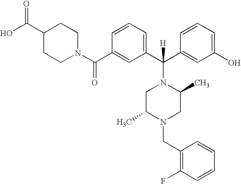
C1(C(N2CCC(C(O)=O)CC2)=O)=CC(C(C2=CC(O)=CC=C2)(N2CC(C)N(CC3=C(F)C=CC=C3)CC2C)[H])=CC=C1
